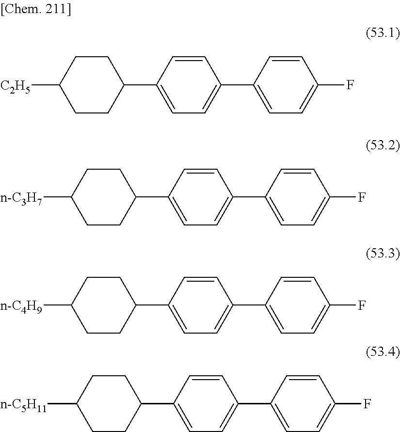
C1CC([C2H5])CCC1C1=CC=C(C2=CC=C(F)C=C2)C=C1.C1CC([n-C3H7])CCC1C1=CC=C(C2=CC=C(F)C=C2)C=C1.C1CC([n-C4H9])CCC1C1=CC=C(C2=CC=C(F)C=C2)C=C1.C1CC([n-C5H11])CCC1C1=CC=C(C2=CC=C(F)C=C2)C=C1
